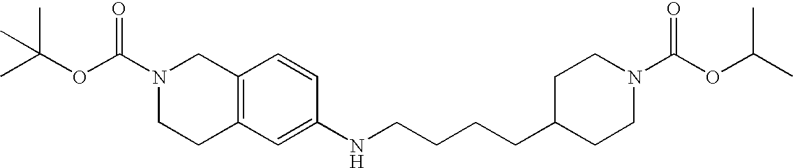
C1C2=C(CN(C(OC(C)(C)C)=O)C1)C=CC(NCCCCC1CCN(C(=O)OC(C)C)CC1)=C2
